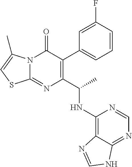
C1=CC(F)=CC(C2=C(C(C)NC3=C4C(=NC=N3)NC=N4)N=C3N(C2=O)C(C)=CS3)=C1
